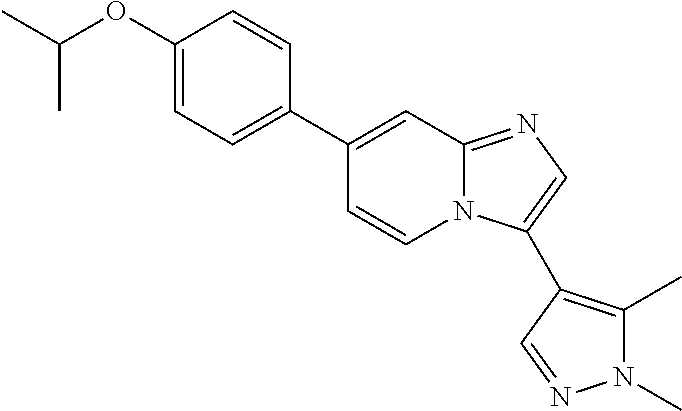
C1(C2=CC=C(OC(C)C)C=C2)=CC2=NC=C(C3=C(C)N(C)N=C3)N2C=C1
